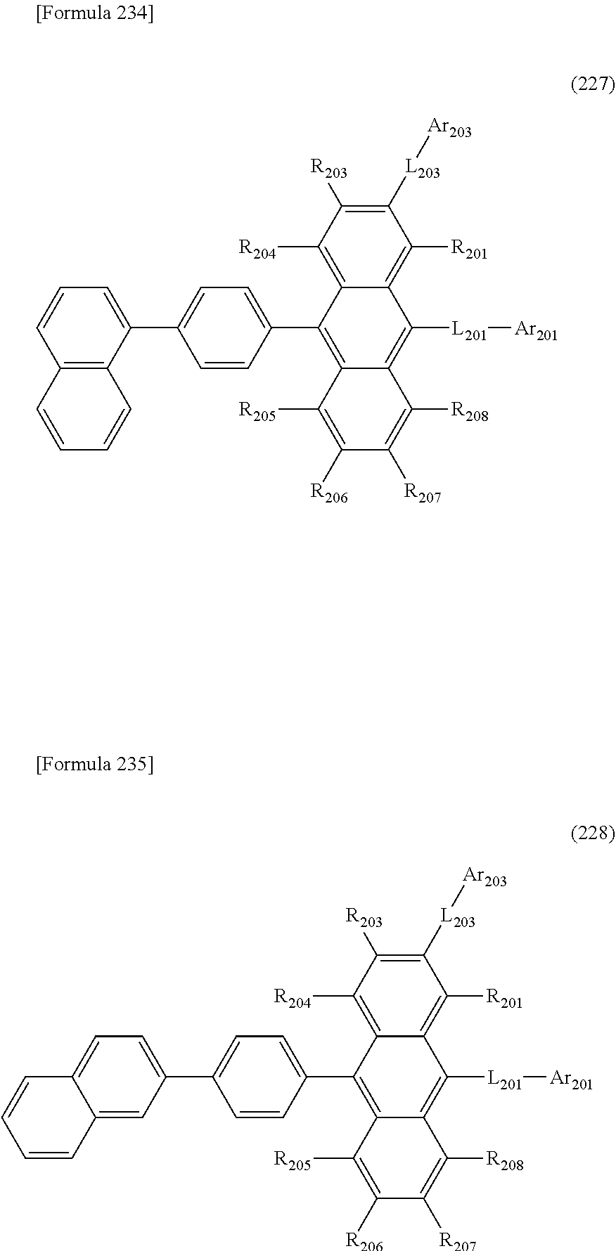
C1([L203][Ar203])=C([R203])C([R204])=C2C(=C1[R201])C([L201][Ar201])=C1C(=C2C2=CC=C(C3=CC=CC4=C3C=CC=C4)C=C2)C([R205])=C([R206])C([R207])=C1[R208].C1([L203][Ar203])=C([R203])C([R204])=C2C(=C1[R201])C([L201][Ar201])=C1C(=C2C2=CC=C(C3=CC=C4C(=C3)C=CC=C4)C=C2)C([R205])=C([R206])C([R207])=C1[R208]
